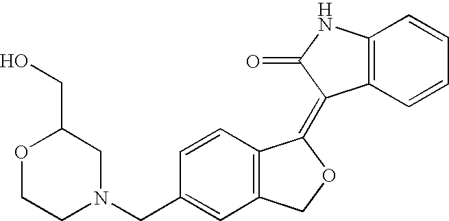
C1(CN2CC(CO)OCC2)=CC2=C(C=C1)C(=C1C3=C(NC1=O)C=CC=C3)OC2
